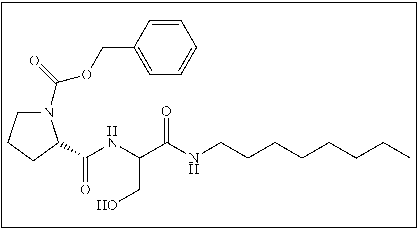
C1=CC(COC(=O)N2CCCC2C(NC(CO)C(NCCCCCCCC)=O)=O)=CC=C1
